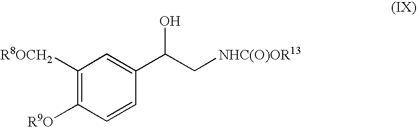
C1([R8OCH2])=C([R9O])C=CC(C(C[NHC(O)OR13])O)=C1
